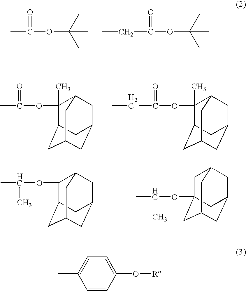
CC(=O)OC(C)(C)C.C(C(=O)OC(C)(C)C)C.CC(=O)OC1(C)C2CC3CC(CC1C3)C2.C(C(=O)OC1(C)C2CC3CC(CC1C3)C2)C.C(OC1C2CC3CC(CC1C3)C2)(C)C.C1C2CC3CC(CC1(OC(C)C)C3)C2.C1=CC(O[R])=CC=C1C
